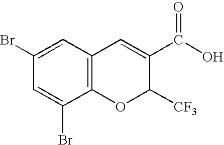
C1(Br)=CC2=C(C(Br)=C1)OC([CF3])C(C(O)=O)=C2
